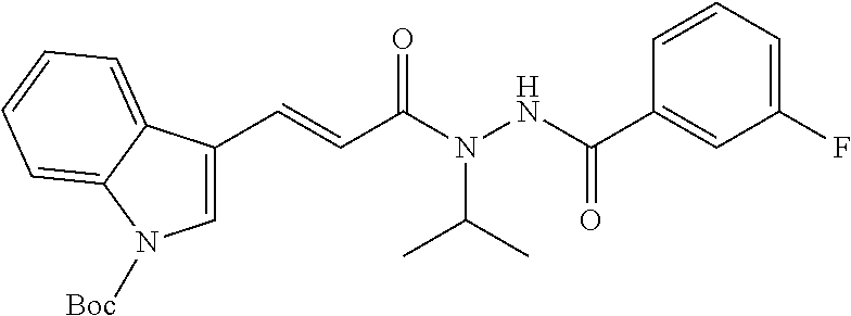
C1=C(C=CC(N(NC(C2=CC(F)=CC=C2)=O)C(C)C)=O)C2=CC=CC=C2N1[Boc]
